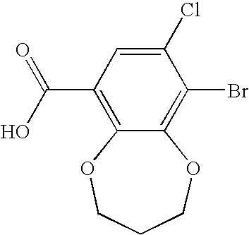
C12=C(Br)C(Cl)=CC(C(=O)O)=C1OCCCO2
